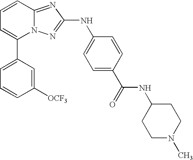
C1(C2=CC=CC3=NC(NC4=CC=C(C(NC5CCN(C)CC5)=O)C=C4)=NN23)=CC=CC([OCF3])=C1
